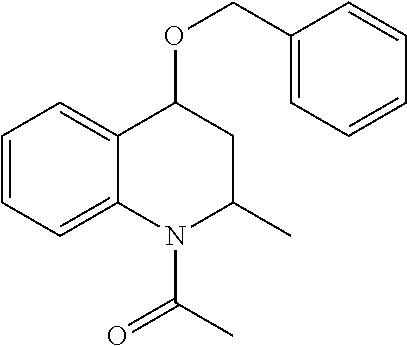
C1=CC=C2C(=C1)C(OCC1=CC=CC=C1)CC(C)N2C(C)=O
